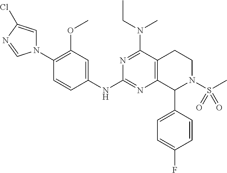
C1=C(C2N(S(C)(=O)=O)CCC3=C2N=C(NC2=CC(OC)=C(N4C=C(Cl)N=C4)C=C2)N=C3N(CC)C)C=CC(F)=C1
